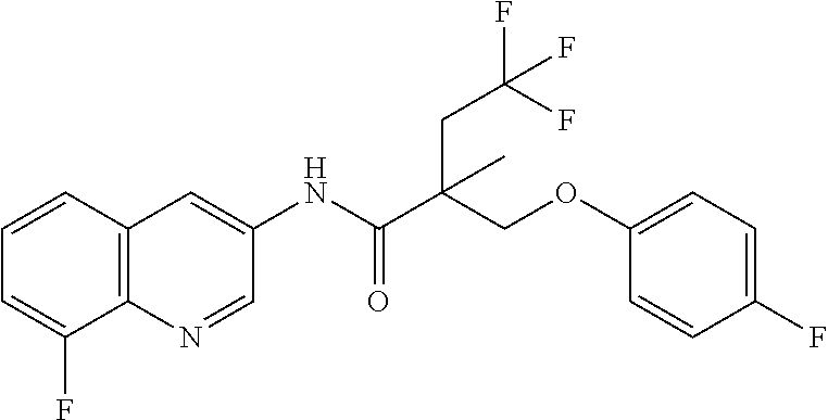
C1=CC2=C(C(F)=C1)N=CC(NC(=O)C(COC1=CC=C(F)C=C1)(CC(F)(F)F)C)=C2
